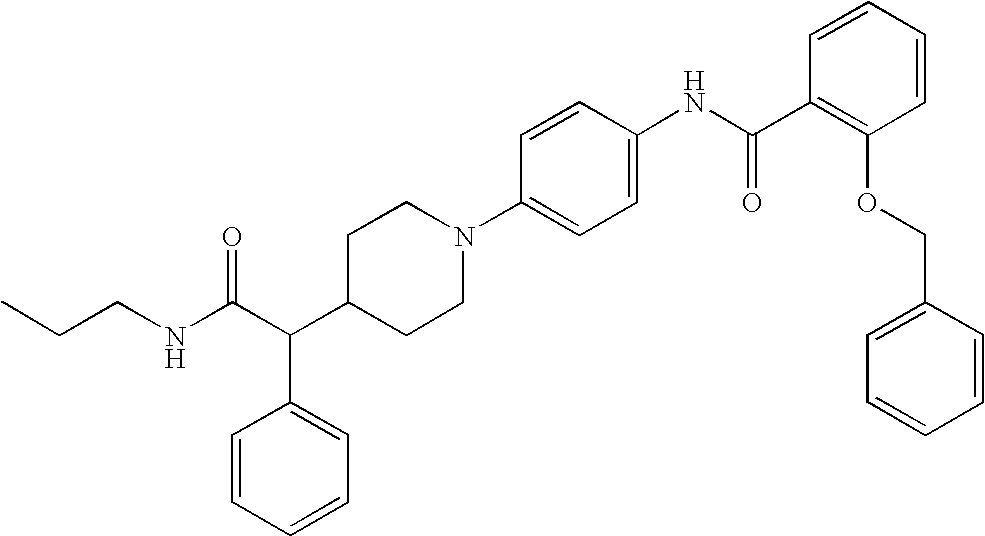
C(CNC(C(C1CCN(C2=CC=C(NC(C3=C(OCC4=CC=CC=C4)C=CC=C3)=O)C=C2)CC1)C1=CC=CC=C1)=O)C
